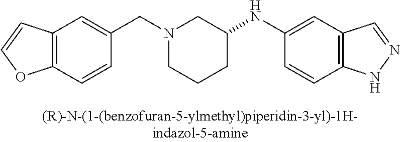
N1(CC2=CC3=C(C=C2)OC=C3)CCCC(NC2=CC3=C(C=C2)NN=C3)C1
